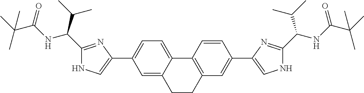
C1=C(C2=CNC(C(NC(C(C)(C)C)=O)C(C)C)=N2)C=C2C(=C1)C1=C(C=C(C3=CNC(C(NC(C(C)(C)C)=O)C(C)C)=N3)C=C1)CC2
